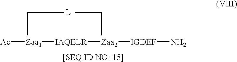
[Ac][Zaa1][IAQELR][Zaa2][IGDEF]N
